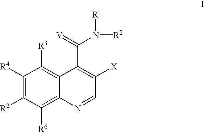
C1([R4])=C([R2])C([R6])=C2C(=C1[R3])C(C(=[V])N([R2])[R1])=C([X])C=N2
